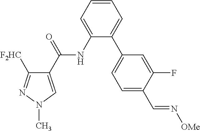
C1=CC=C(NC(C2=CN(C)N=C2[F2HC])=O)C(C2=CC=C(C=N[OMe])C(F)=C2)=C1
